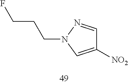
C1([NO2])=CN(CCCF)N=C1
